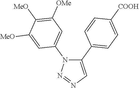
C1(C2=CC=C([COOH])C=C2)=CN=NN1C1=CC([OMe])=C([MeO])C([MeO])=C1
